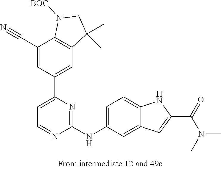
C1(C#N)=CC(C2=CC=NC(NC3=CC=C4C(=C3)C=C(C(=O)N(C)C)N4)=N2)=CC2=C1N([BOC])CC2(C)C
